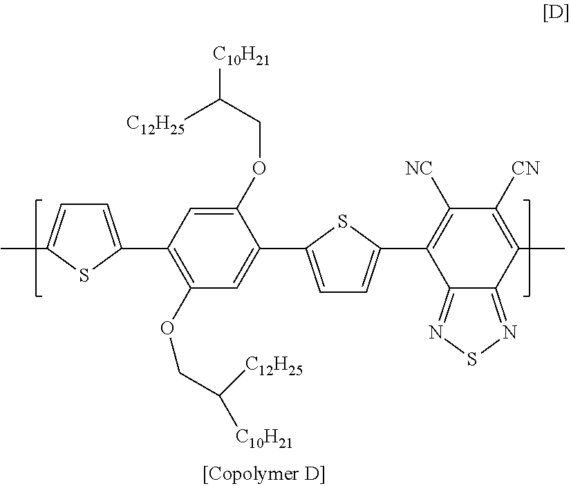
C1=C(C2=C(OCC([C10H21])[C12H25])C=C(C3=CC=C(C4=C([NC])C([CN])=C(C)C5=NSN=C45)S3)C(OCC([C12H25])[C10H21])=C2)SC(C)=C1
